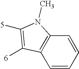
C1=CC=CC2=C1C([6])=C([5])N2C
